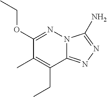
N12C(=NN=C1N)C(CC)=C(C)C(OCC)=N2
